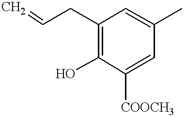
C=CCC1=C(O)C([COOCH3])=CC(C)=C1
